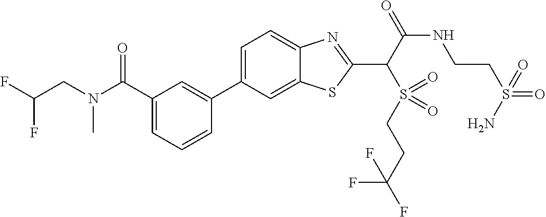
C1=C(C2=CC(C(N(CC(F)F)C)=O)=CC=C2)C=C2C(=C1)N=C(C(S(CCC(F)(F)F)(=O)=O)C(=O)NCCS(=O)(=O)N)S2
